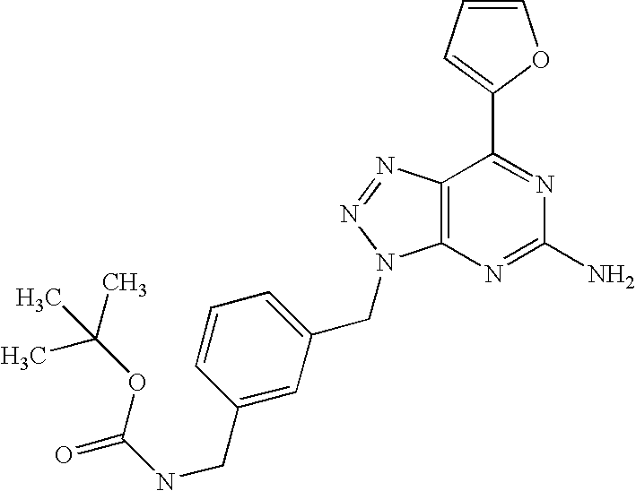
C1=CC=C(C2=NC(N)=NC3=C2N=NN3CC2=CC=CC(CNC(=O)OC(C)(C)C)=C2)O1
